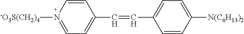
C1=CC(C=CC2=CC=C([N(C6H13)2])C=C2)=CC=N1[-O3S(CH2)4]
